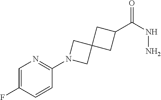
C1=C(F)C=CC(N2CC3(C2)CC(C(=O)NN)C3)=N1
